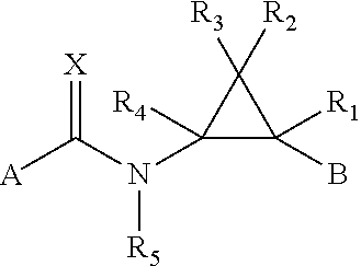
[A]C(N(C1([R4])C(B)([R1])C1([R3])[R2])[R5])=[X]
